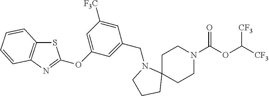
C1C2(CCN(C(OC([CF3])[CF3])=O)C1)N(CC1=CC(OC3=NC4=C(S3)C=CC=C4)=CC([F3C])=C1)CCC2
